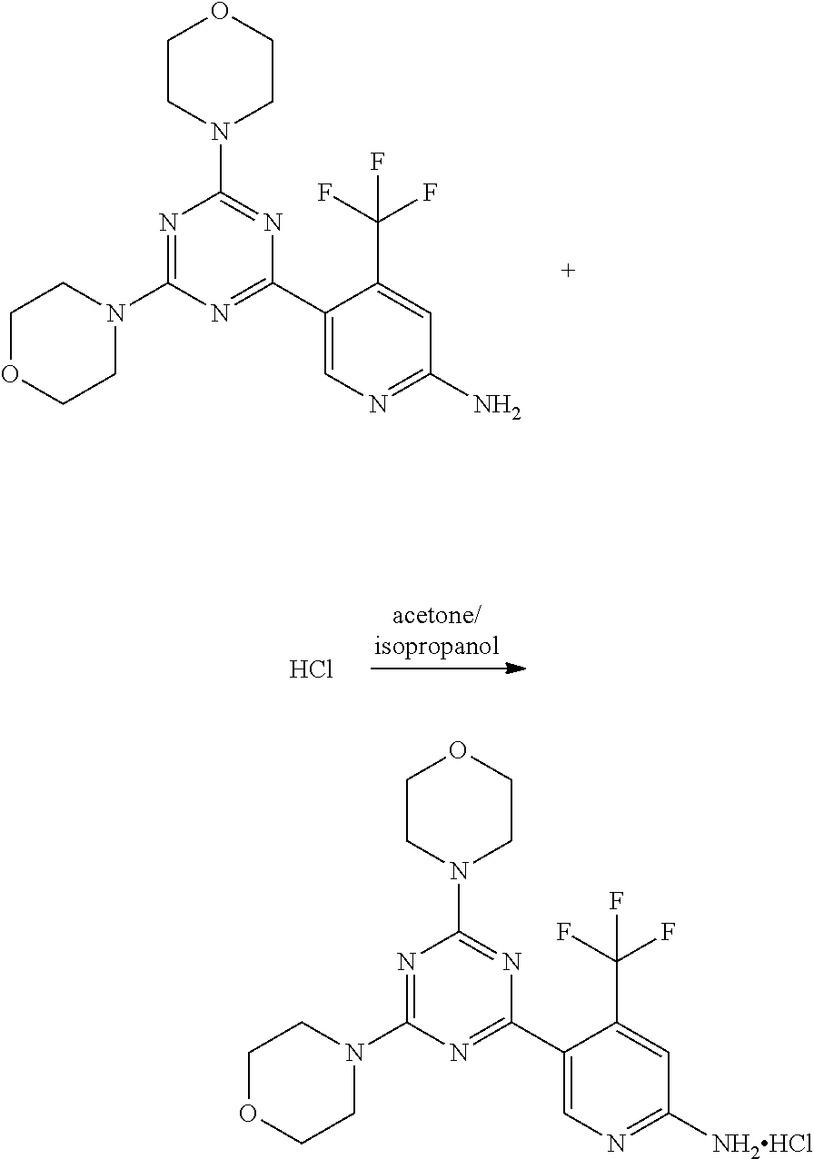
C1OCCN(C2=NC(N3CCOCC3)=NC(C3=CN=C(N)C=C3C(F)(F)F)=N2)C1.Cl.C1OCCN(C2=NC(N3CCOCC3)=NC(C3=CN=C([NH2HCl])C=C3C(F)(F)F)=N2)C1
